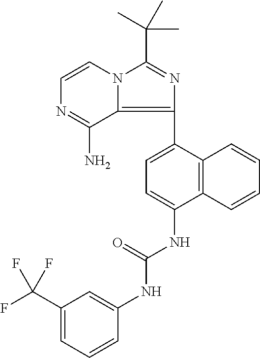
C1=CN2C(=C(C3=CC=C(NC(NC4=CC(C(F)(F)F)=CC=C4)=O)C4=C3C=CC=C4)N=C2C(C)(C)C)C(N)=N1
